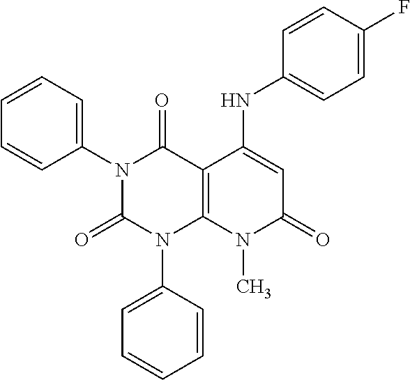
N1(C2=CC=CC=C2)C(=O)N(C2=CC=CC=C2)C2=C(C1=O)C(NC1=CC=C(F)C=C1)=CC(=O)N2C
